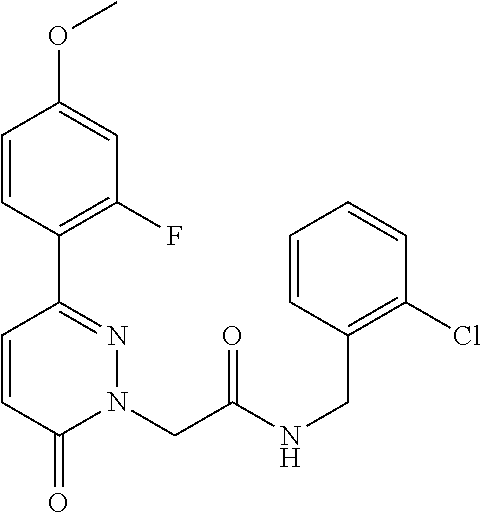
C1=CC(C2=NN(CC(NCC3=C(Cl)C=CC=C3)=O)C(=O)C=C2)=C(F)C=C1OC
